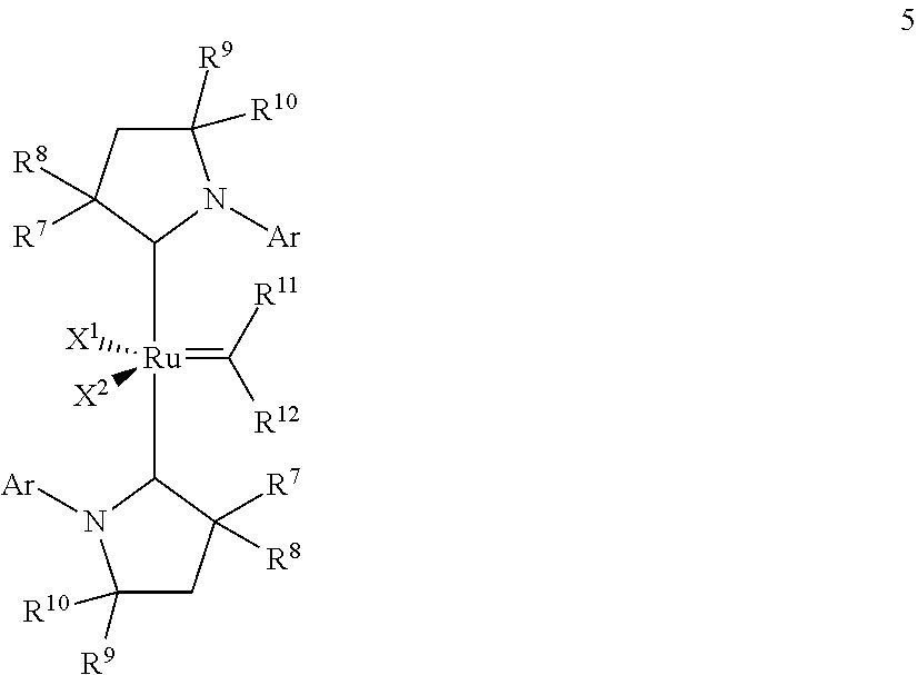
C1([Ru](C2N([Ar])C([R10])([R9])CC2([R7])[R8])([X1])([X2])=C([R11])[R12])N([Ar])C([R9])([R10])CC1([R7])[R8]
